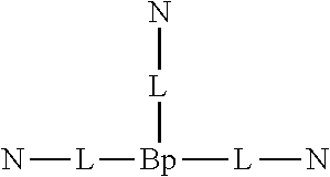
N[L][Bp]([L]N)[L]N
